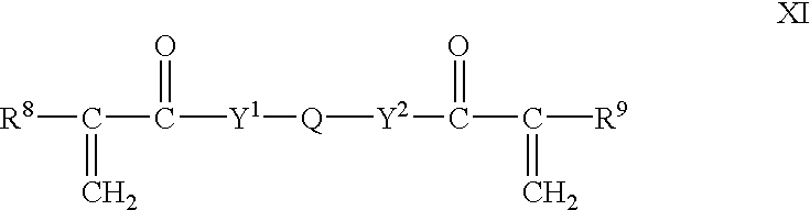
[R8]C(C([Y1][Q][Y2]C(C([R9])=C)=O)=O)=C
